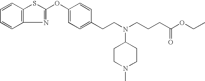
C12=C(C=CC=C1)SC(OC1=CC=C(CCN(CCCC(=O)OCC)C3CCN(C)CC3)C=C1)=N2
